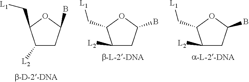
C1([L2])CC(B)OC1C[L1].C1([L2])CC(B)OC1C[L1].C1([L2])CC(B)OC1C[L1]
